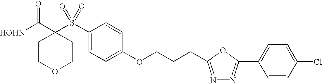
[HOHN]C(C1(S(C2=CC=C(OCCCC3=NN=C(C4=CC=C(Cl)C=C4)O3)C=C2)(=O)=O)CCOCC1)=O
